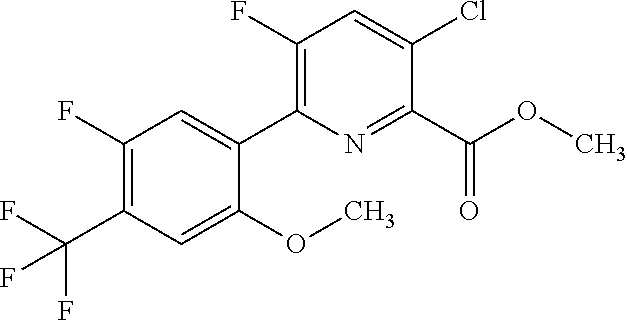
FC(F)(C1=C(F)C=C(C2=C(F)C=C(Cl)C(C(OC)=O)=N2)C(OC)=C1)F
